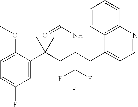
C1=C(C(CC(CC2=CC=NC3=C2C=CC=C3)(NC(C)=O)C(F)(F)F)(C)C)C(OC)=CC=C1F
